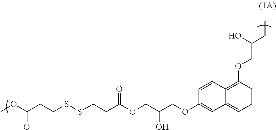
COC(CCSSCCC(OCC(COC1=CC2=CC=CC(OCC(CC)O)=C2C=C1)O)=O)=O
